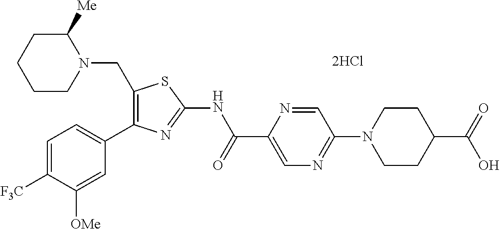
C1([F3C])=CC=C(C2=C(CN3C([Me])CCCC3)SC(NC(C3=CN=C(N4CCC(C(=O)O)CC4)C=N3)=O)=N2)C=C1[OMe]
